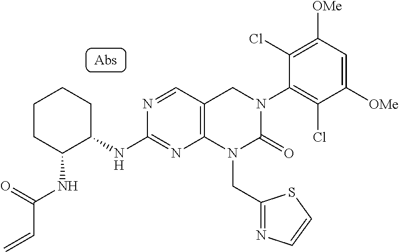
C1CC(NC(C=C)=O)C(NC2=NC3=C(C=N2)CN(C2=C(Cl)C([OMe])=CC([OMe])=C2Cl)C(=O)N3CC2=NC=CS2)CC1
